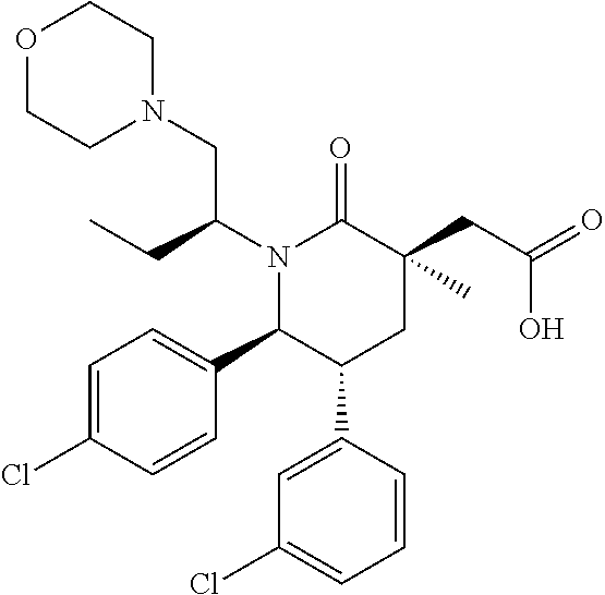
N1(C(CC)CN2CCOCC2)C(C2=CC=C(Cl)C=C2)C(C2=CC(Cl)=CC=C2)CC(CC(=O)O)(C)C1=O
